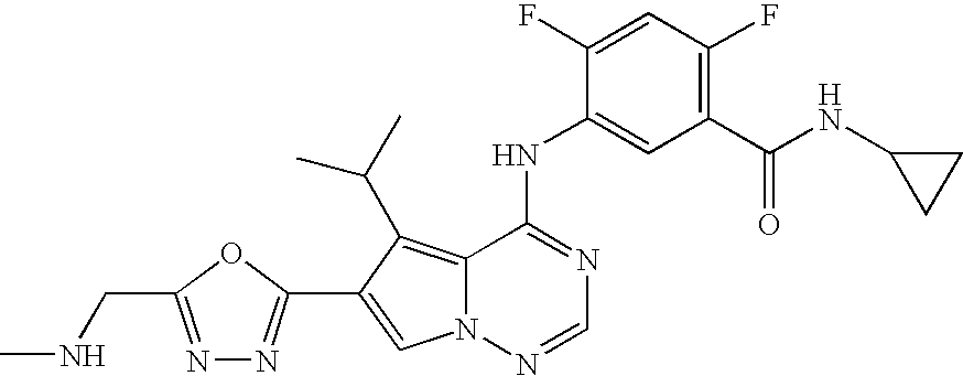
C12=C(C(C)C)C(C3=NN=C(CNC)O3)=CN1N=CN=C2NC1=CC(C(=O)NC2CC2)=C(F)C=C1F
